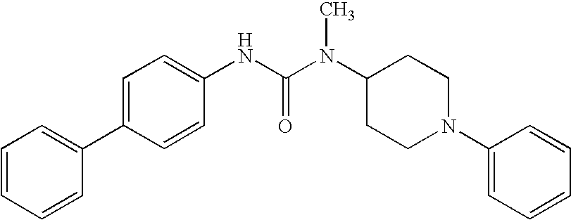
C1=CC=CC(C2=CC=C(NC(N(C3CCN(C4=CC=CC=C4)CC3)C)=O)C=C2)=C1
